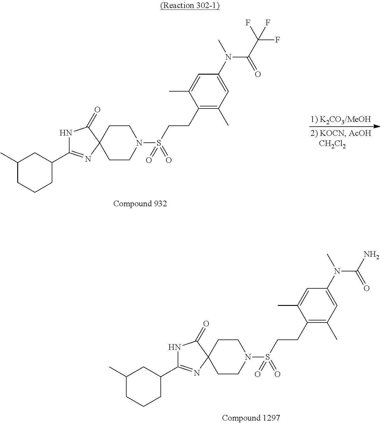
C1CN(S(=O)(=O)CCC2=C(C)C=C(N(C(N)=O)C)C=C2C)CCC12N=C(C1CC(C)CCC1)NC2=O.C1CN(S(=O)(=O)CCC2=C(C)C=C(N(C(C(F)(F)F)=O)C)C=C2C)CCC12N=C(C1CC(C)CCC1)NC2=O
